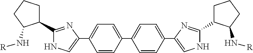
C1=CC(C2=CC=C(C3=CNC(C4CCCC4N[R])=N3)C=C2)=CC=C1C1=CNC(C2CCCC2N[R])=N1
